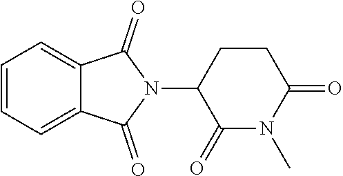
C1=CC=C2C(=C1)C(=O)N(C1C(=O)N(C)C(=O)CC1)C2=O
